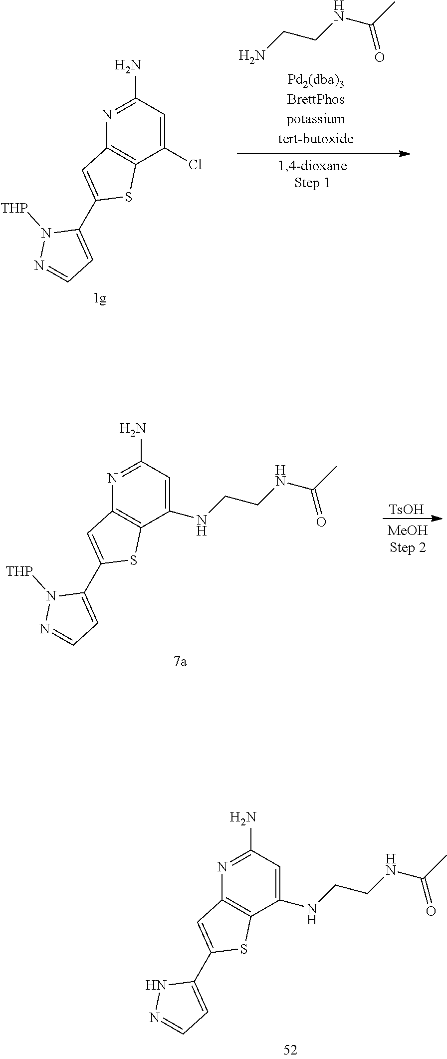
N1=C(N)C=C(NCCNC(=O)C)C2=C1C=C(C1=CC=NN1)S2.N1=C(N)C=C(Cl)C2=C1C=C(C1=CC=NN1[THP])S2.NCCNC(C)=O.N1=C(N)C=C(NCCNC(=O)C)C2=C1C=C(C1=CC=NN1[THP])S2.[TsOH]
